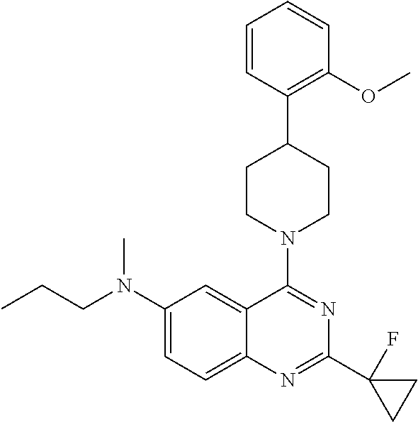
C1(N(CCC)C)=CC=C2C(=C1)C(N1CCC(C3=C(OC)C=CC=C3)CC1)=NC(C1(F)CC1)=N2
